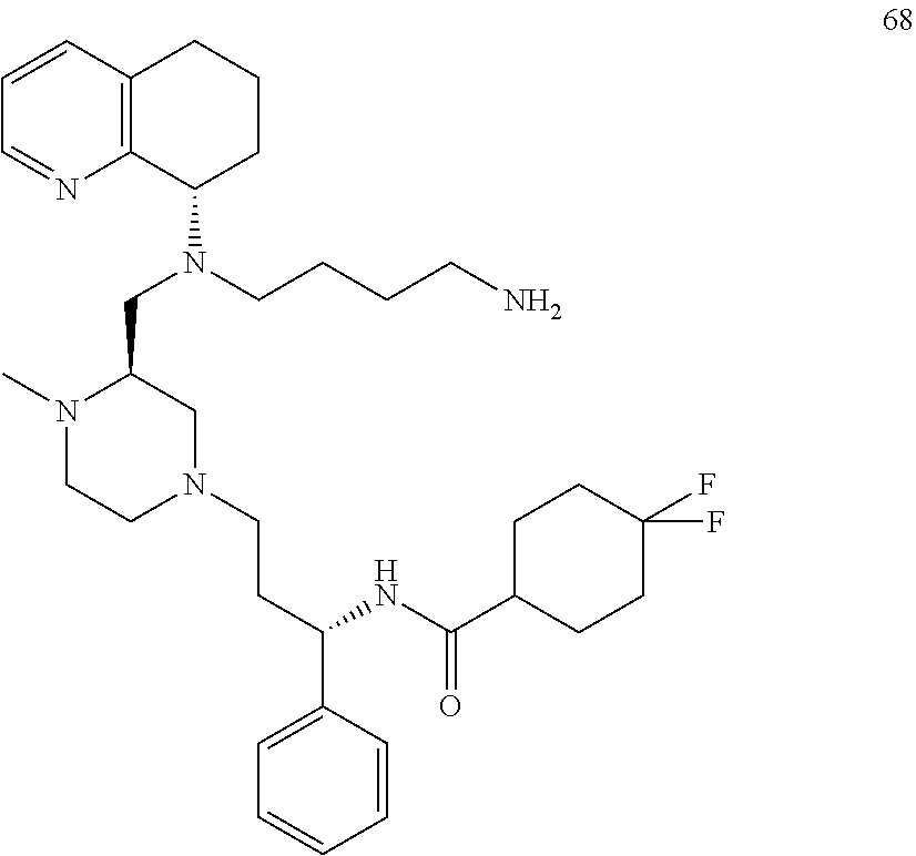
C12=C(C=CC=N1)CCCC2N(CCCCN)CC1N(C)CCN(CCC(C2=CC=CC=C2)NC(C2CCC(F)(F)CC2)=O)C1
